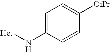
C1=C(N[Het])C=CC([OiPr])=C1
